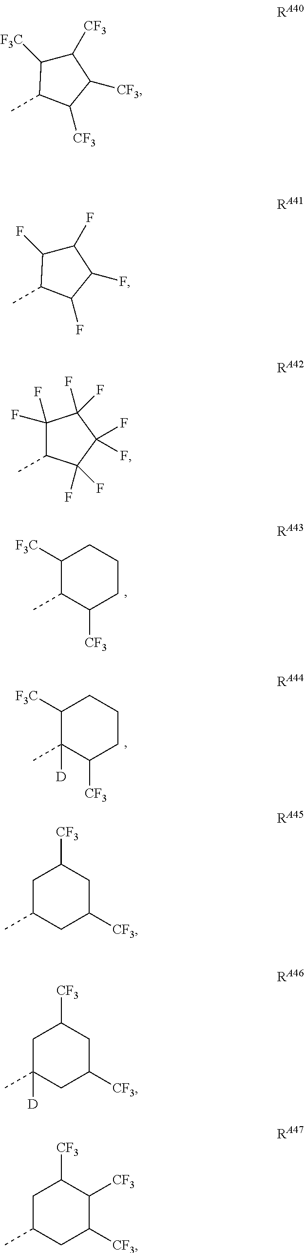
C1([F3C])C(C)C([CF3])CCC1.C1([F3C])C(C)([D])C([CF3])CCC1.C1C(C)([D])CC([CF3])CC1[CF3].C1C(C)CC([CF3])C([CF3])C1[CF3].C1([CF3])C([CF3])C([CF3])C([F3C])C1C.C1(F)C(F)C(F)C(F)C1C.C1(F)(F)C(C)C(F)(F)C(F)(F)C1(F)F.C1C(C)CC([CF3])CC1[CF3]
